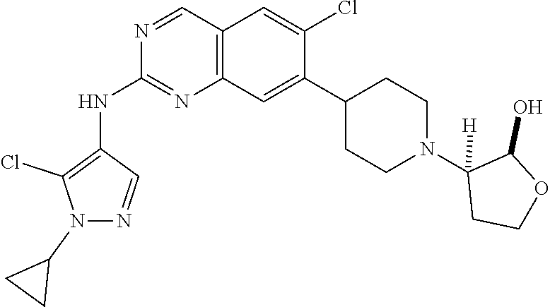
C12=C(C=C(C3CCN(C4([H])CCOC4O)CC3)C(Cl)=C1)N=C(NC1=C(Cl)N(C3CC3)N=C1)N=C2
